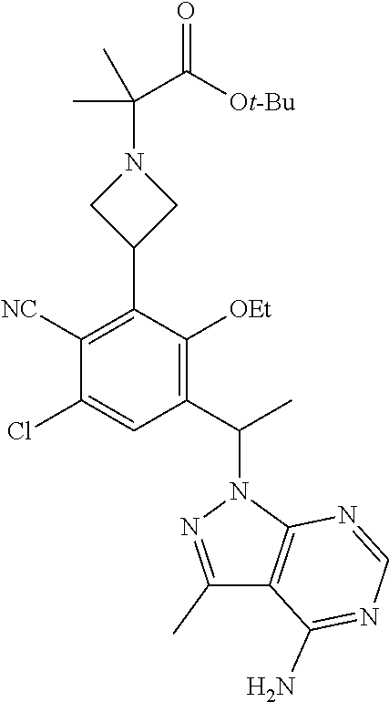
C1([NC])=C(C2CN(C(C([Ot-Bu])=O)(C)C)C2)C([OEt])=C(C(C)N2N=C(C)C3=C2N=CN=C3N)C=C1Cl
